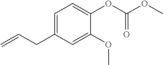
C1=C(CC=C)C=C(OC)C(OC(OC)=O)=C1
